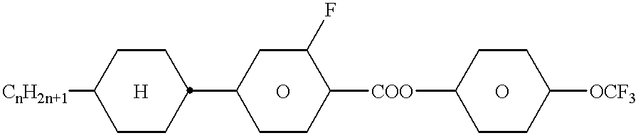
[CnH2n+1]C1CCC(C2CCC([COO]C3CCC([OCF3])CC3)C(F)C2)CC1.[H].O.O
